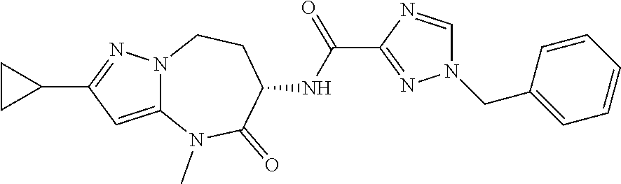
C12=CC(C3CC3)=NN1CCC(NC(=O)C1=NN(CC3=CC=CC=C3)C=N1)C(=O)N2C
